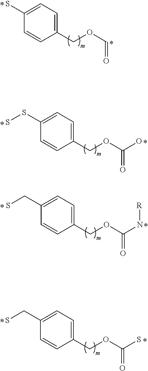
C(OC(=O)N[R])C1=CC=C(CS)C=C1.C(OC(=O)S)C1=CC=C(CS)C=C1.C1(COC=O)=CC=C(S)C=C1.C1(COC(=O)O)=CC=C(SS)C=C1
